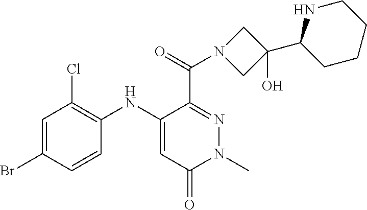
C1=C(Br)C=CC(NC2=CC(=O)N(C)N=C2C(=O)N2CC(O)(C3CCCCN3)C2)=C1Cl
